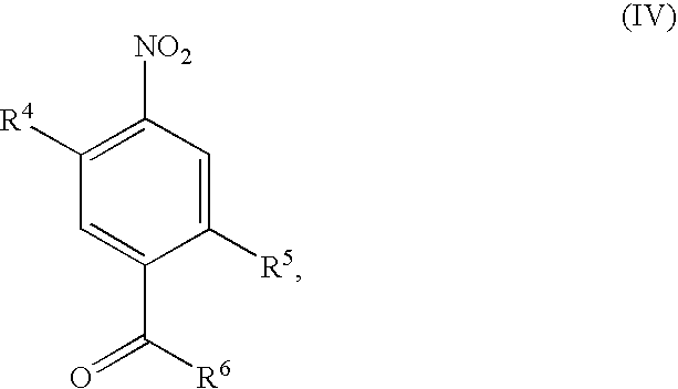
C1(C([R6])=O)=CC([R4])=C([NO2])C=C1[R5]
